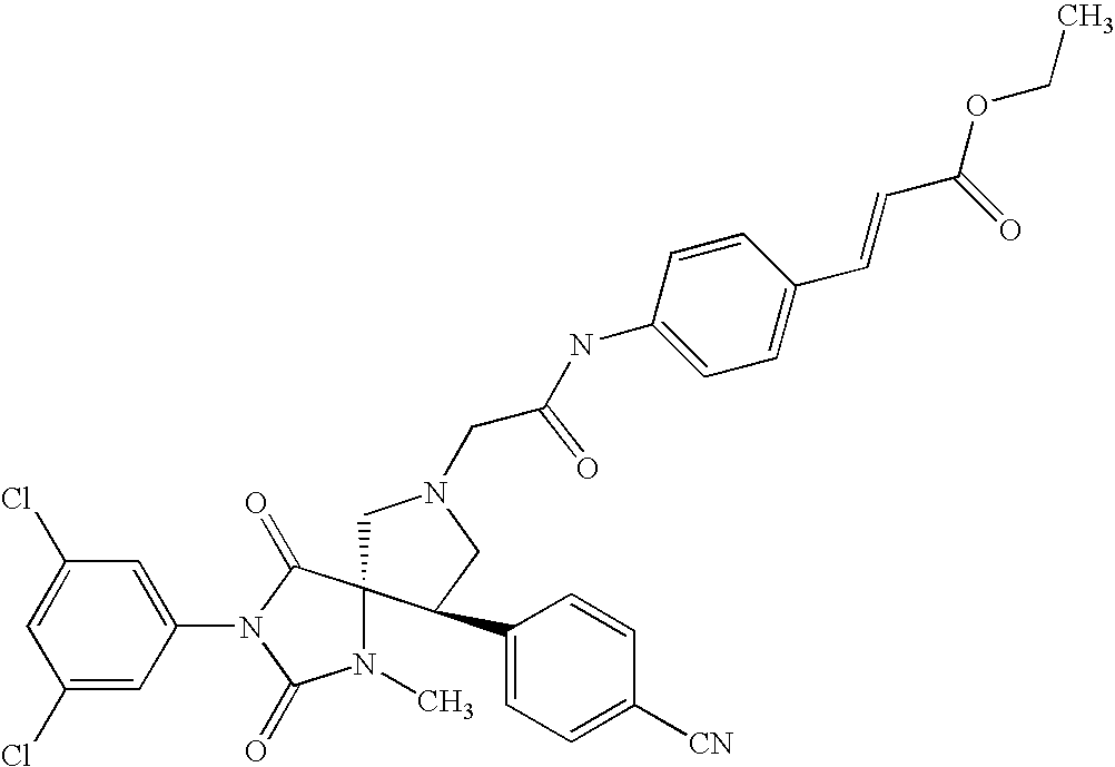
C1=C(Cl)C=C(N2C(=O)C3(N(C)C2=O)CN(CC(NC2=CC=C(C=CC(OCC)=O)C=C2)=O)CC3C2=CC=C([CN])C=C2)C=C1Cl
